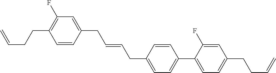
C1=CC(CC=CCC2=CC=C(C3=CC=C(CCC=C)C=C3F)C=C2)=CC(F)=C1CCC=C
